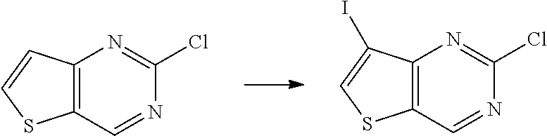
C12=C(C=NC(Cl)=N1)SC=C2.C12=C(C=NC(Cl)=N1)SC=C2I
